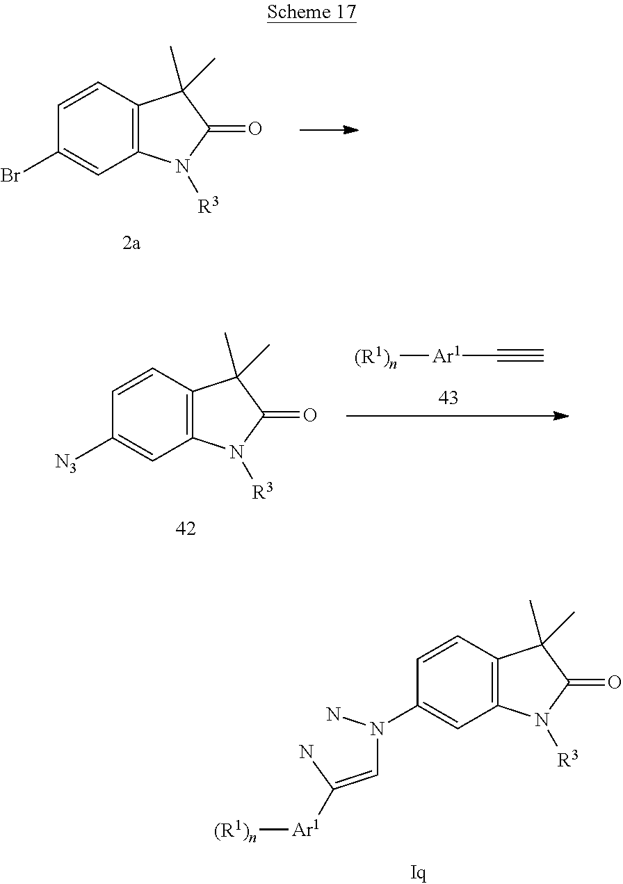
C1=CC2=C(C=C1Br)N([R3])C(=O)C2(C)C.[Ar1]([(R1)n])C#C.C1=CC2=C(C=C1[N3])N([R3])C(=O)C2(C)C.C1=CC2=C(C=C1N(C=C(N)[Ar1][(R1)n])N)N([R3])C(=O)C2(C)C
